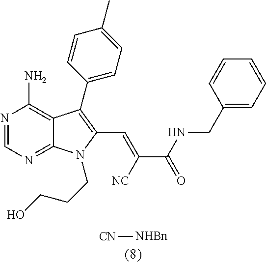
[CN][NHBn].N1=CN=C2C(=C1N)C(C1=CC=C(C)C=C1)=C(C=C(C(NCC1=CC=CC=C1)=O)[NC])N2CCCO
